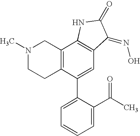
N1(C)CCC2=C(C1)C1=C(C=C2C2=CC=CC=C2C(C)=O)C(=NO)C(=O)N1
